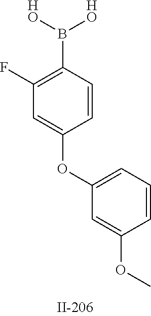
C1(F)=C(B([HO])[HO])C=CC(OC2=CC=CC(OC)=C2)=C1
